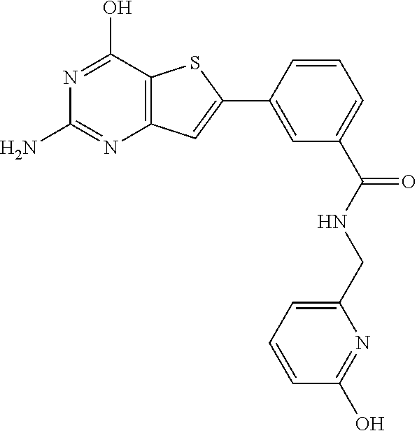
NC1=NC2=C(C(O)=N1)SC(C1=CC(C(=O)NCC3=CC=CC(O)=N3)=CC=C1)=C2
